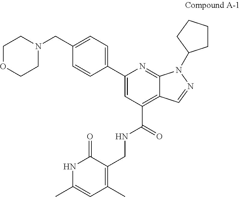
N1C(C)=CC(C)=C(CNC(C2=C3C(=NC(C4=CC=C(CN5CCOCC5)C=C4)=C2)N(C2CCCC2)N=C3)=O)C1=O
